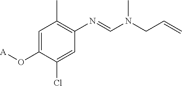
C1=C(O[A])C(Cl)=CC(N=CN(CC=C)C)=C1C
